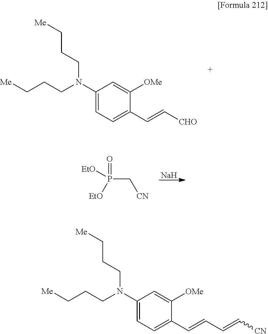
C1(N(CCC[Me])CCC[Me])=CC=C(C=CC=C[CN])C([OMe])=C1.C1(N(CCC[Me])CCC[Me])=CC=C(C=C[CHO])C([OMe])=C1.[Na].P(C[CN])([EtO])([EtO])=O
